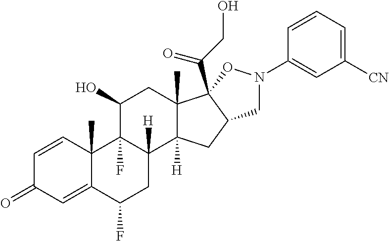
C1=CC2(C)C(=CC1=O)C(F)CC1([H])C2(F)C(O)CC2(C)C1([H])CC1C2(C(CO)=O)ON(C2=CC([CN])=CC=C2)C1
